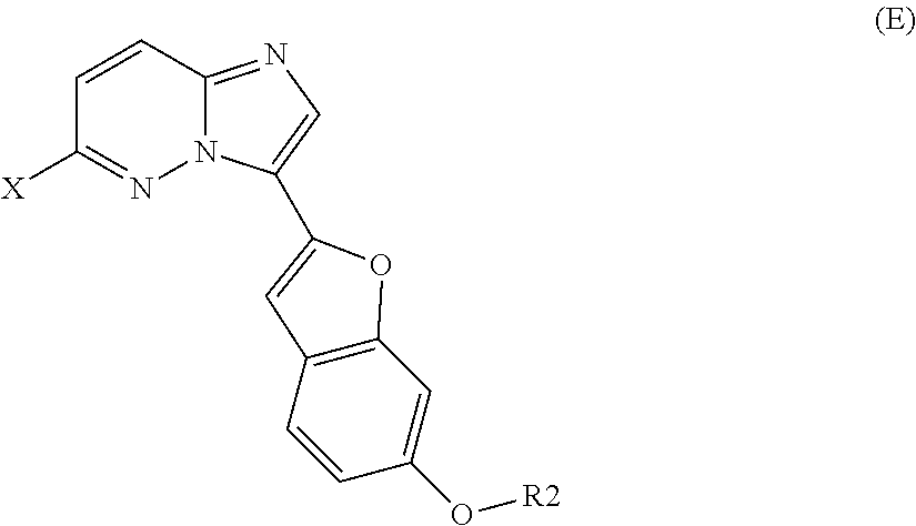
N12C(=NC=C1C1=CC3=C(C=C(O[R2])C=C3)O1)C=CC([X])=N2
